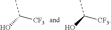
CC(O)[CF3].CC(O)[CF3]
